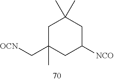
C1C(C[OCN])(C)CC([NCO])CC1(C)C
